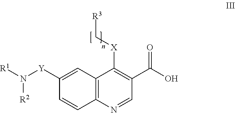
C1([Y]N([R1])[R2])=CC2=C(C=C1)N=CC(C(O)=O)=C2[X]C[R3]
